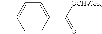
C1(C)=CC=C(C([OCH2CH3])=O)C=C1
